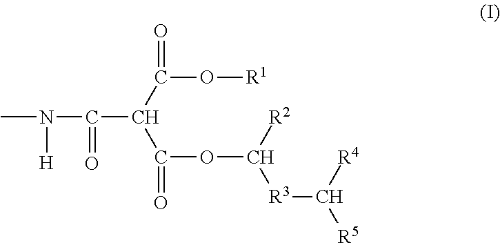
N(C)(C(C(C(O[R1])=O)C(OC([R3]C([R5])[R4])[R2])=O)=O)[H]
